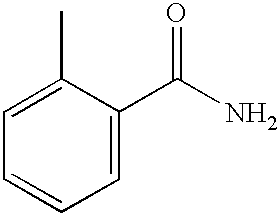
C1(C)=CC=CC=C1C(N)=O
